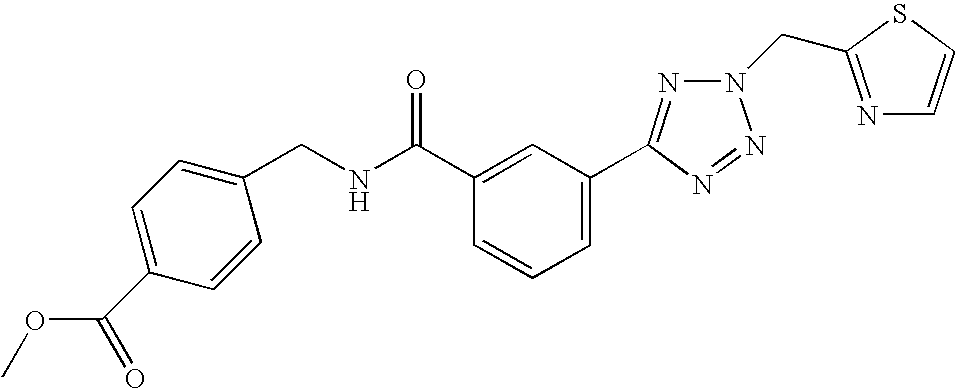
C1=CC(CNC(C2=CC(C3=NN(CC4=NC=CS4)N=N3)=CC=C2)=O)=CC=C1C(OC)=O
